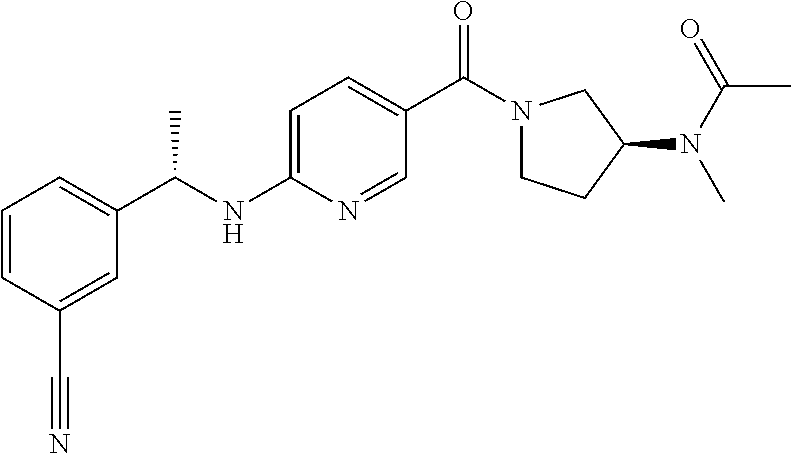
C1=CC(C#N)=CC(C(NC2=CC=C(C(N3CCC(N(C(=O)C)C)C3)=O)C=N2)C)=C1
